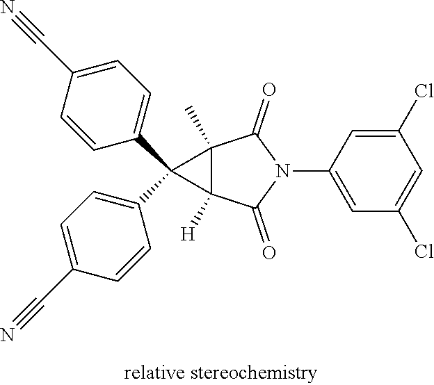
C12(C)C([H])(C(=O)N(C3=CC(Cl)=CC(Cl)=C3)C1=O)C2(C1=CC=C(C#N)C=C1)C1=CC=C(C#N)C=C1
